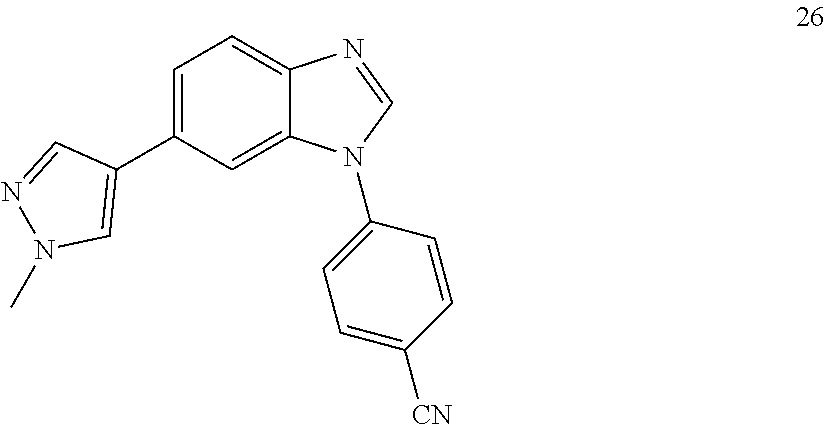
C1=C(C2=CN(C)N=C2)C=C2C(=C1)N=CN2C1=CC=C([CN])C=C1
